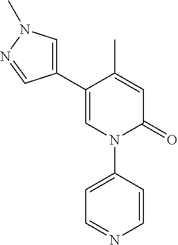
C1=C(C2=CN(C)N=C2)C(C)=CC(=O)N1C1=CC=NC=C1
